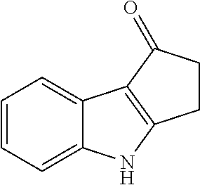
C1=CC=C2C(=C1)C1=C(N2)CCC1=O
